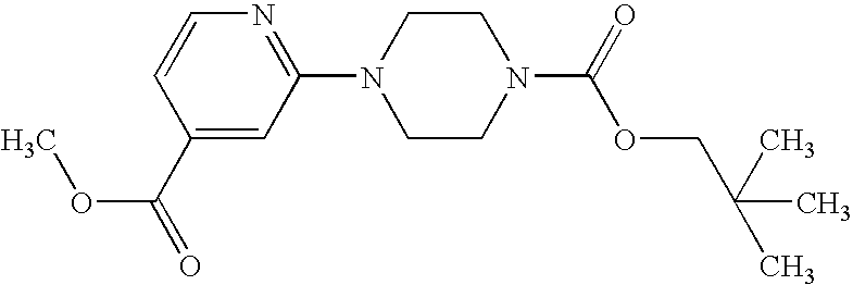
C1(C(=O)OC)=CC(N2CCN(C(=O)OCC(C)(C)C)CC2)=NC=C1
